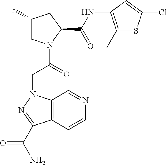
C12=C(N(CC(=O)N3CC(F)CC3C(=O)NC3=C(C)SC(Cl)=C3)N=C1C(=O)N)C=NC=C2
